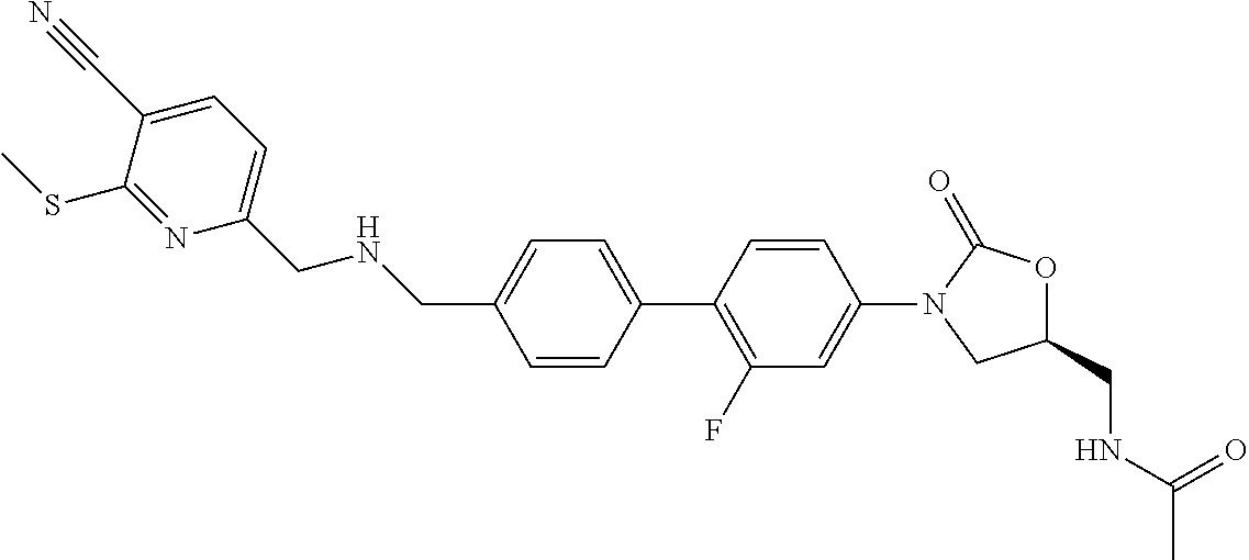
C(C1=CC=C(C2=C(F)C=C(N3CC(CNC(=O)C)OC3=O)C=C2)C=C1)NCC1=CC=C(C#N)C(SC)=N1
